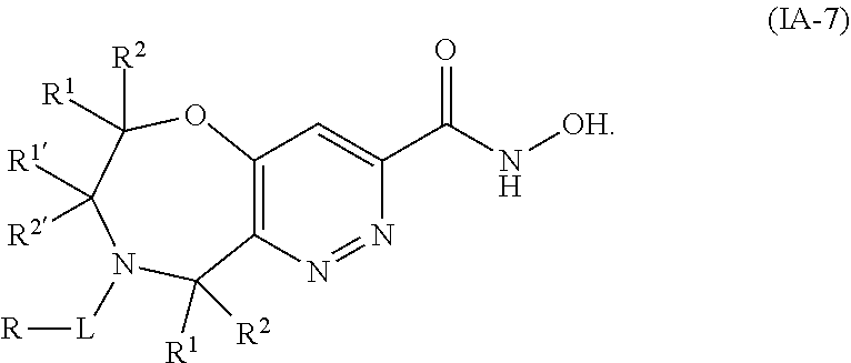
C12=C(N=NC(C(N[OH])=O)=C1)C([R1])([R2])N([L][R])C([R1])([R2])C([R2])([R1])O2
